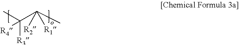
CC(C(C)([R2])[R1])([R3])[R4]
